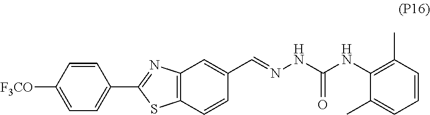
C1=CC([F3CO])=CC=C1C1=NC2=C(S1)C=CC(C=NNC(NC1=C(C)C=CC=C1C)=O)=C2
